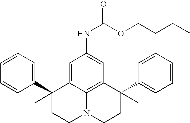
C1=CC=C(C2(C)CCN3C4=C(C(C5=CC=CC=C5)(C)CC3)C=C(NC(=O)OCCCC)C=C24)C=C1
